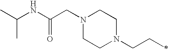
CC(NC(CN1CCN(CCC)CC1)=O)C
